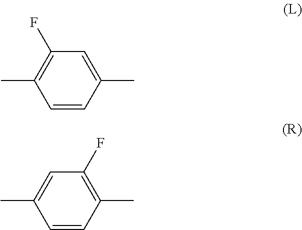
C1=CC(C)=CC(F)=C1C.C1=CC(C)=C(F)C=C1C
